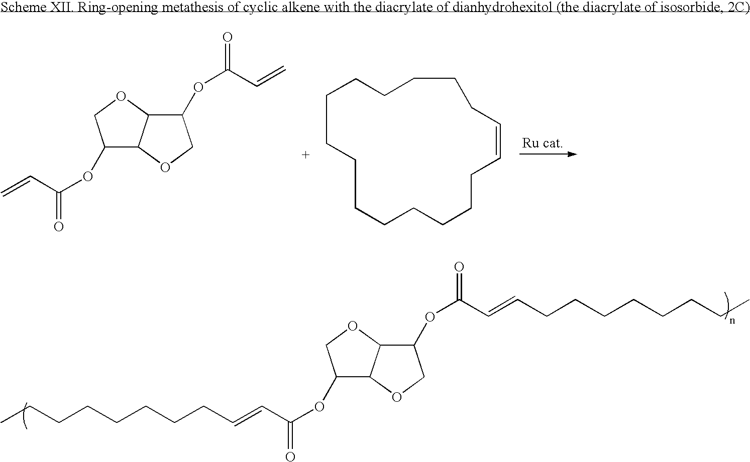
O(C(C=C)=O)C1C2C(OC1)C(OC(C=C)=O)CO2.C1CCCCCCCCC=CCCCCC1.O(C(C=CCCCCCCCC)=O)C1C2C(OC1)C(OC(C=CCCCCCCCC)=O)CO2
